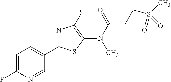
C1(C2=NC(Cl)=C(N(C(CCS(C)(=O)=O)=O)C)S2)=CC=C(F)N=C1
